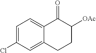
C1=C(Cl)C=C2C(=C1)C(=O)C([OAc])CC2
